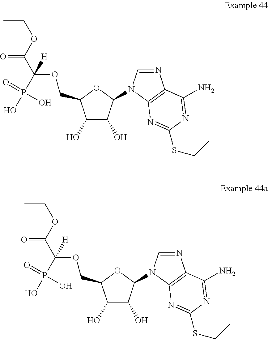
S(C1=NC2=C(N=CN2C2C(O)C(O)C(COC(C(=O)OCC)([H])P(=O)(O)O)O2)C(N)=N1)CC.S(C1=NC2=C(N=CN2C2C(O)C(O)C(COC(C(=O)OCC)([H])P(=O)(O)O)O2)C(N)=N1)CC
